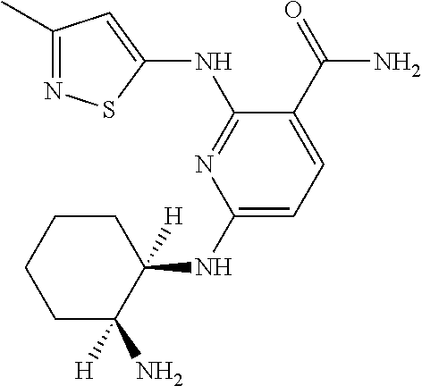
C1(NC2=NC(NC3([H])CCCCC3(N)[H])=CC=C2C(=O)N)=CC(C)=NS1
